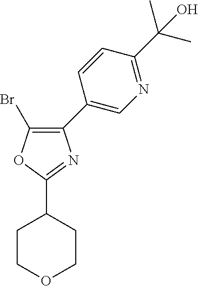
C1(C2=CN=C(C(C)(C)O)C=C2)=C(Br)OC(C2CCOCC2)=N1
